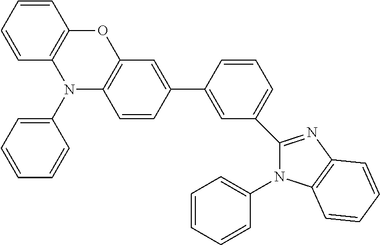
C1(C2=CC(C3=NC4=C(N3C3=CC=CC=C3)C=CC=C4)=CC=C2)=CC2=C(C=C1)N(C1=CC=CC=C1)C1=C(O2)C=CC=C1
